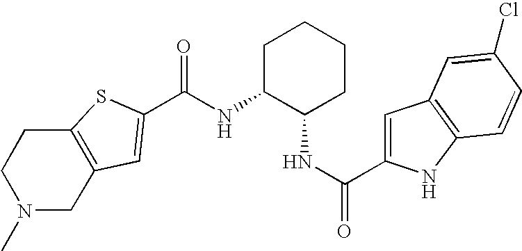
C1N(C)CC2=C(C1)SC(C(NC1C(NC(=O)C3=CC4=C(N3)C=CC(Cl)=C4)CCCC1)=O)=C2
